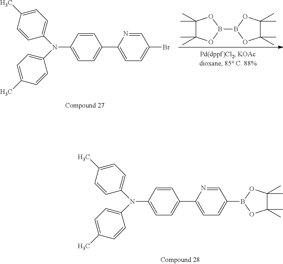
C1=CC(N(C2=CC=C(C)C=C2)C2=CC=C(C)C=C2)=CC=C1C1=CC=C(B2OC(C)(C)C(C)(C)O2)C=N1.C1=CC(N(C2=CC=C(C)C=C2)C2=CC=C(C)C=C2)=CC=C1C1=CC=C(Br)C=N1.C1(C)(C)C(C)(C)OB(B2OC(C)(C)C(C)(C)O2)O1
